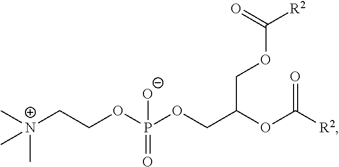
C[N+](CCOP(OCC(OC([R2])=O)COC([R2])=O)(=O)[O-])(C)C
